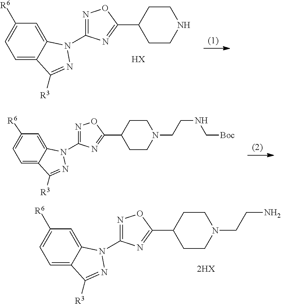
C1=C2C(=CC([R6])=C1)N(C1=NOC(C3CCNCC3)=N1)N=C2[R3].[HX].C1=C2C(=CC([R6])=C1)N(C1=NOC(C3CCN(CCNC[Boc])CC3)=N1)N=C2[R3].C1=C2C(=CC([R6])=C1)N(C1=NOC(C3CCN(CCN)CC3)=N1)N=C2[R3]
